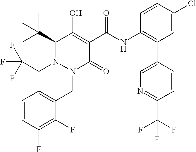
C1=CC(F)=C(F)C(CN2C(=O)C(C(=O)NC3=C(C4=CN=C(C(F)(F)F)C=C4)C=C(Cl)C=C3)=C(O)C(C(C)(C)C)N2CC(F)(F)F)=C1
